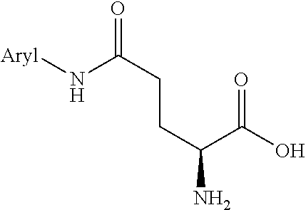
C(C(C(O)=O)N)CC(=O)N[Aryl]
